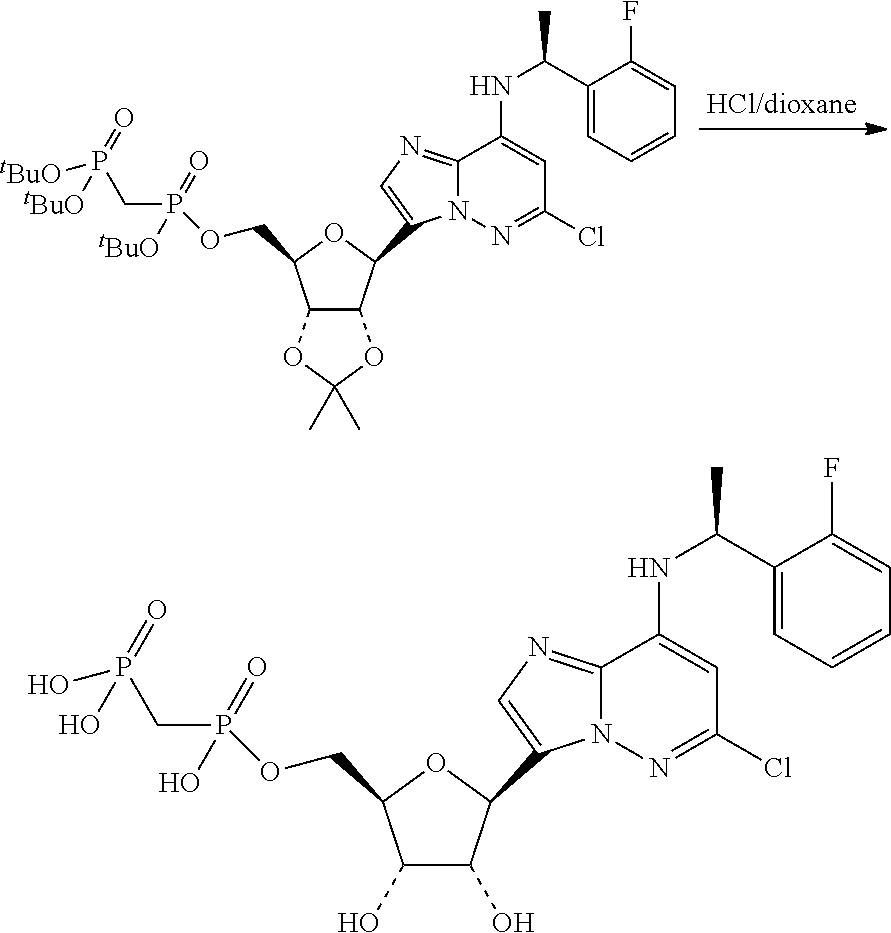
C12=NC=C(C3C(O)C(O)C(COP(CP(O)(O)=O)(O)=O)O3)N1N=C(Cl)C=C2NC(C1=CC=CC=C1F)C.C12=NC=C(C3C4C(C(COP(CP([tBuO])([tBuO])=O)([tBuO])=O)O3)OC(C)(C)O4)N1N=C(Cl)C=C2NC(C1=CC=CC=C1F)C
